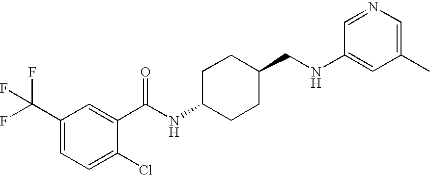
C1(C(F)(F)F)=CC=C(Cl)C(C(NC2CCC(CNC3=CC(C)=CN=C3)CC2)=O)=C1
